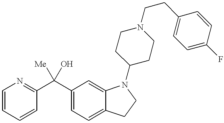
C1=CC=CC(C(C2=CC=C3C(=C2)N(C2CCN(CCC4=CC=C(F)C=C4)CC2)CC3)([Me])O)=N1
